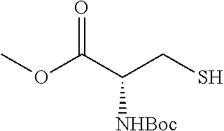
COC(C(CS)[NHBoc])=O
